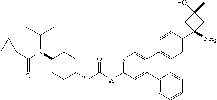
C1(N(C(C2CC2)=O)C(C)C)CCC(CC(NC2=NC=C(C3=CC=C(C4(N)CC(O)(C)C4)C=C3)C(C3=CC=CC=C3)=C2)=O)CC1
